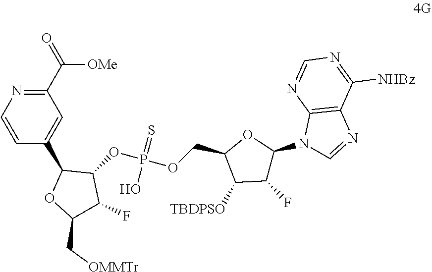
C1(C(=O)[OMe])=NC=CC(C2OC(C[OMMTr])C(F)C2OP(OCC2C([TBDPSO])C(F)C(N3C=NC4=C3N=CN=C4[NHBz])O2)(=S)O)=C1
